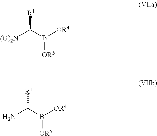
[(G)2N]C(B([OR4])[OR5])[R1].NC(B([OR4])[OR5])[R1]
